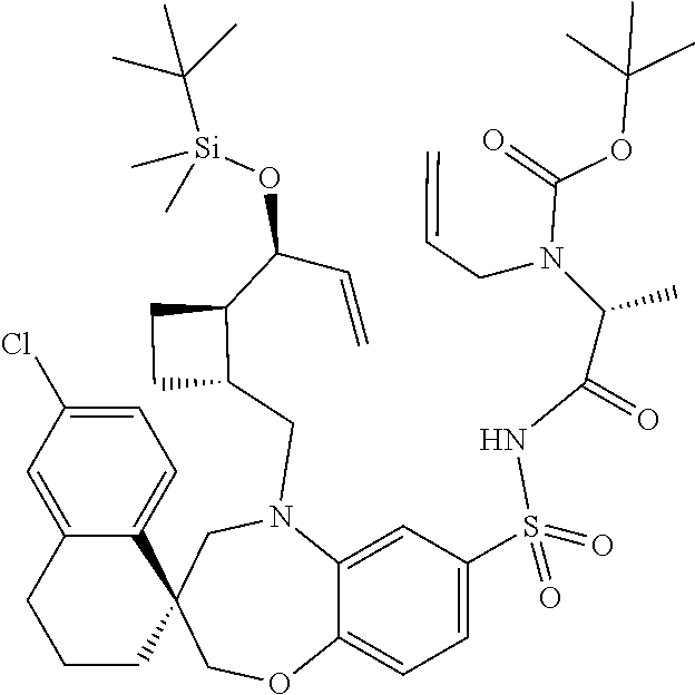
C1=C2C(=CC=C1S(NC(C(N(C(=O)OC(C)(C)C)CC=C)C)=O)(=O)=O)OCC1(CN2CC2C(C(C=C)O[Si](C)(C)C(C)(C)C)CC2)C2=CC=C(Cl)C=C2CCC1
